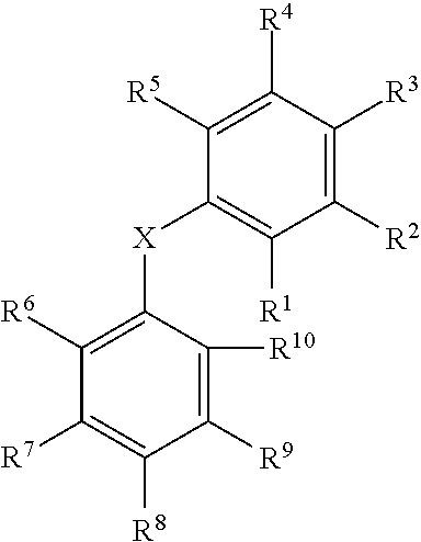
C1([R10])=C([R9])C([R8])=C([R7])C([R6])=C1[X]C1=C([R1])C([R2])=C([R3])C([R4])=C1[R5]
